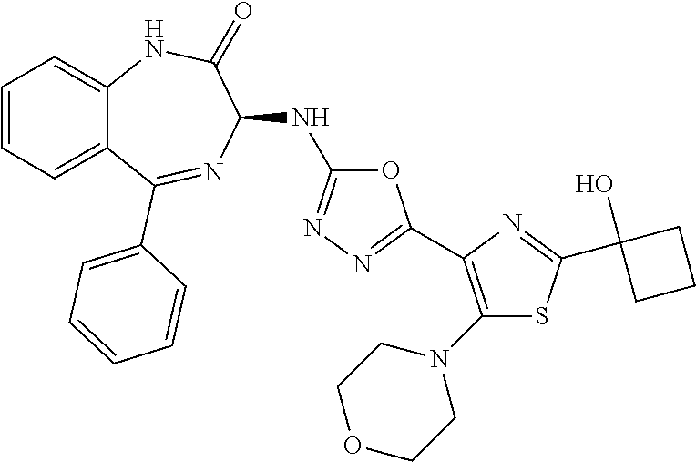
C1(NC2=NN=C(C3=C(N4CCOCC4)SC(C4(O)CCC4)=N3)O2)C(=O)NC2=CC=CC=C2C(C2=CC=CC=C2)=N1
